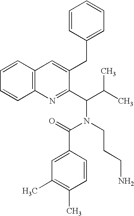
C12=C(C=CC=C1)C=C(CC1=CC=CC=C1)C(C(C(C)C)N(CCCN)C(=O)C1=CC(C)=C(C)C=C1)=N2
